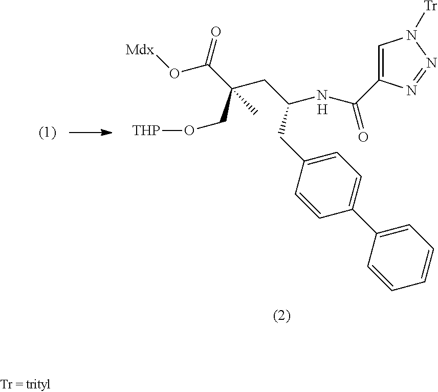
C1=C(C2=CC=C(CC(CC(C(O[Mdx])=O)(CO[THP])C)NC(C3=CN([Tr])N=N3)=O)C=C2)C=CC=C1.[H]
